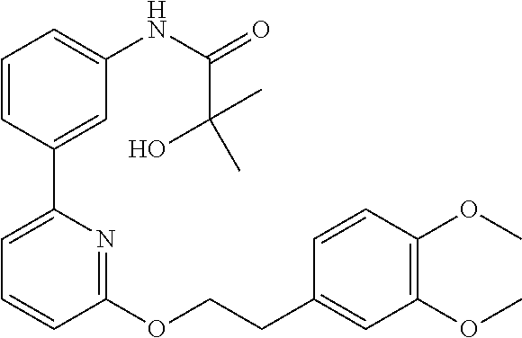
C1=CC(C2=CC=CC(OCCC3=CC(OC)=C(OC)C=C3)=N2)=CC(NC(=O)C(O)(C)C)=C1
